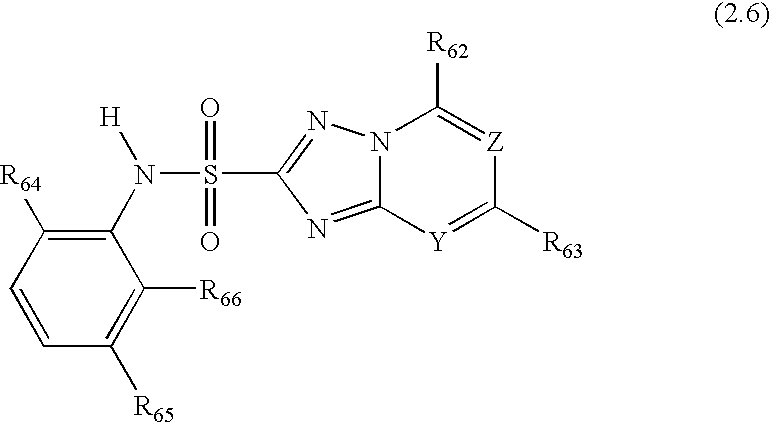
C12=NC(S(=O)(=O)N(C3=C([R64])C=CC([R65])=C3[R66])[H])=NN1C([R62])=[Z]C([R63])=[Y]2
